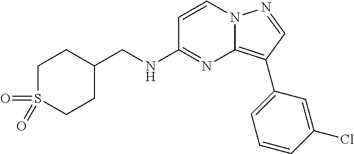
C1(NCC2CCS(=O)(=O)CC2)=NC2=C(C3=CC=CC(Cl)=C3)C=NN2C=C1
